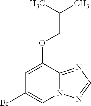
C1(OCC(C)C)=CC(Br)=CN2C1=NC=N2
